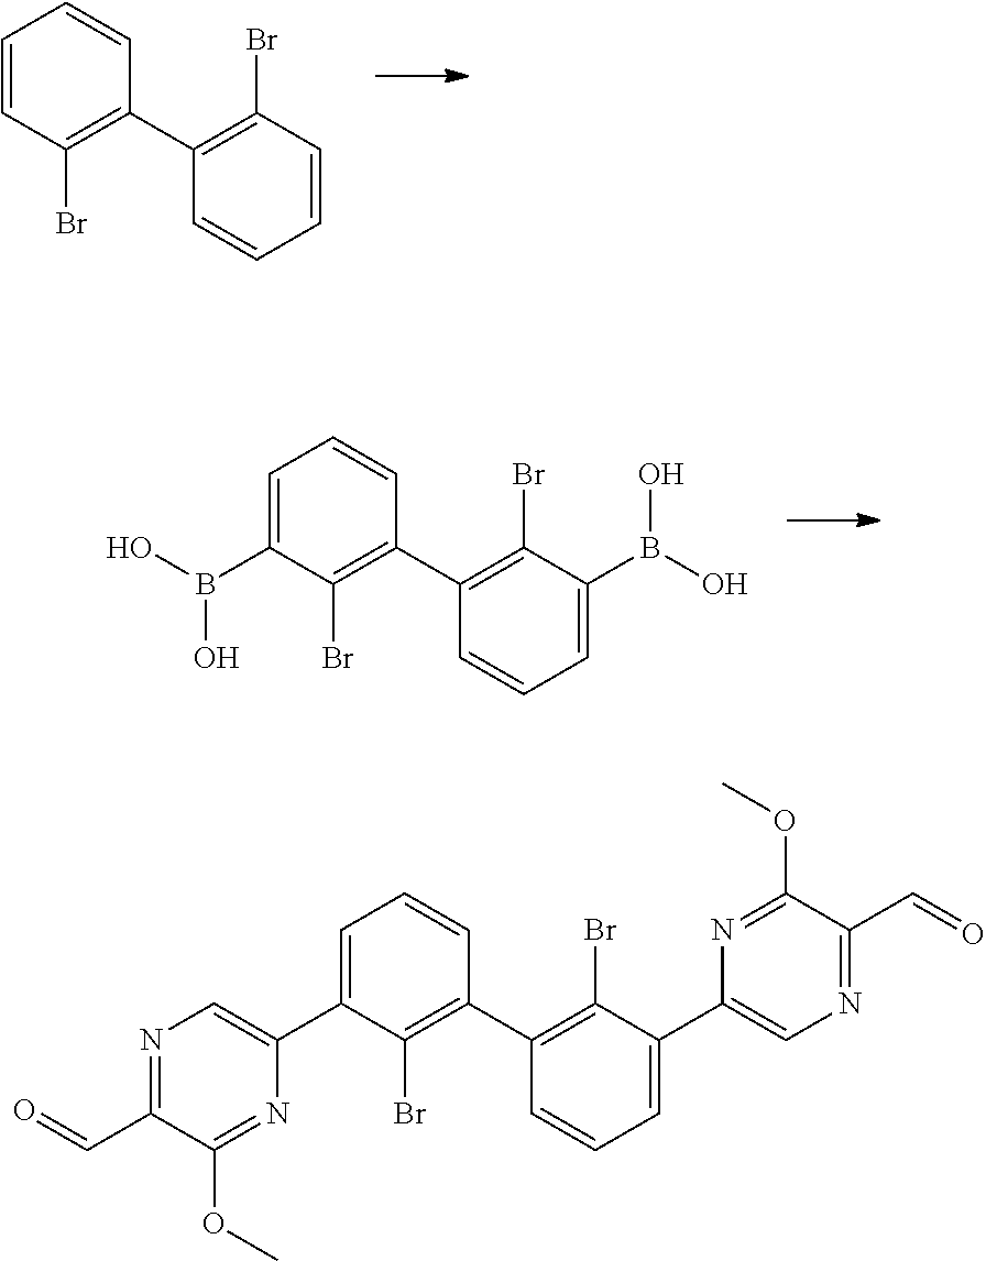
C1=CC(C2=C(Br)C=CC=C2)=C(Br)C=C1.C1=CC(C2=C(Br)C(B(O)O)=CC=C2)=C(Br)C(B(O)O)=C1.C1=CC(C2=C(Br)C(C3=CN=C(C=O)C(OC)=N3)=CC=C2)=C(Br)C(C2=CN=C(C=O)C(OC)=N2)=C1
